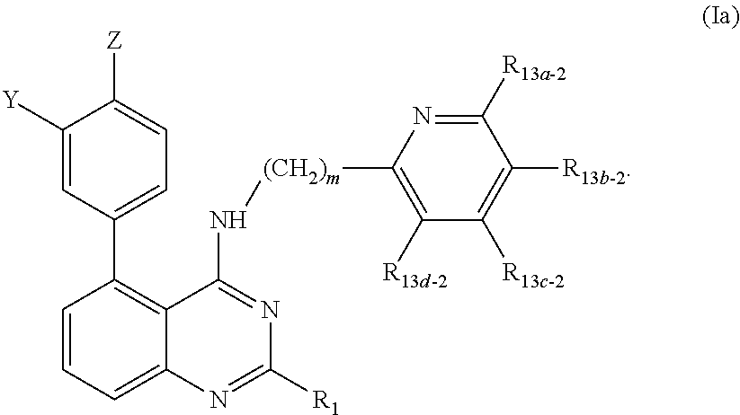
C1([Y])=CC(C2=C3C(=CC=C2)N=C([R1])N=C3N[(CH2)m]C2=C([R13d-2])C([R13c-2])=C([R13b-2])C([R13a-2])=N2)=CC=C1[Z]
